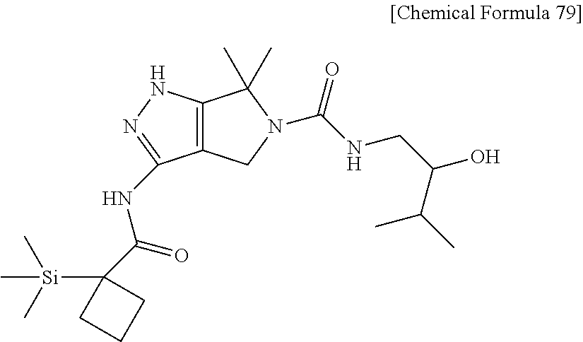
C12=C(NN=C1NC(=O)C1([Si](C)(C)C)CCC1)C(C)(C)N(C(=O)NCC(O)C(C)C)C2
